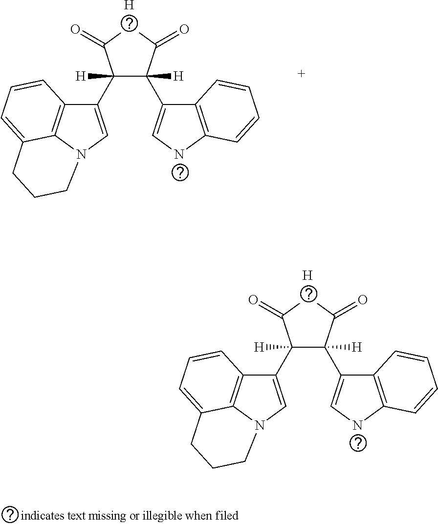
C1([H])(C2=CN3C4=C2C=CC=C4CCC3)C([H])(C2=CNC3=C2C=CC=C3)C(=O)CC1=O.[H].C1([H])(C2=CN3C4=C2C=CC=C4CCC3)C([H])(C2=CNC3=C2C=CC=C3)C(=O)CC1=O.[H]
